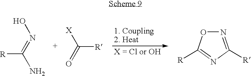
ON=C(N)[R].[X]C(=O)[R].N1=C([R])N=C([R])O1
